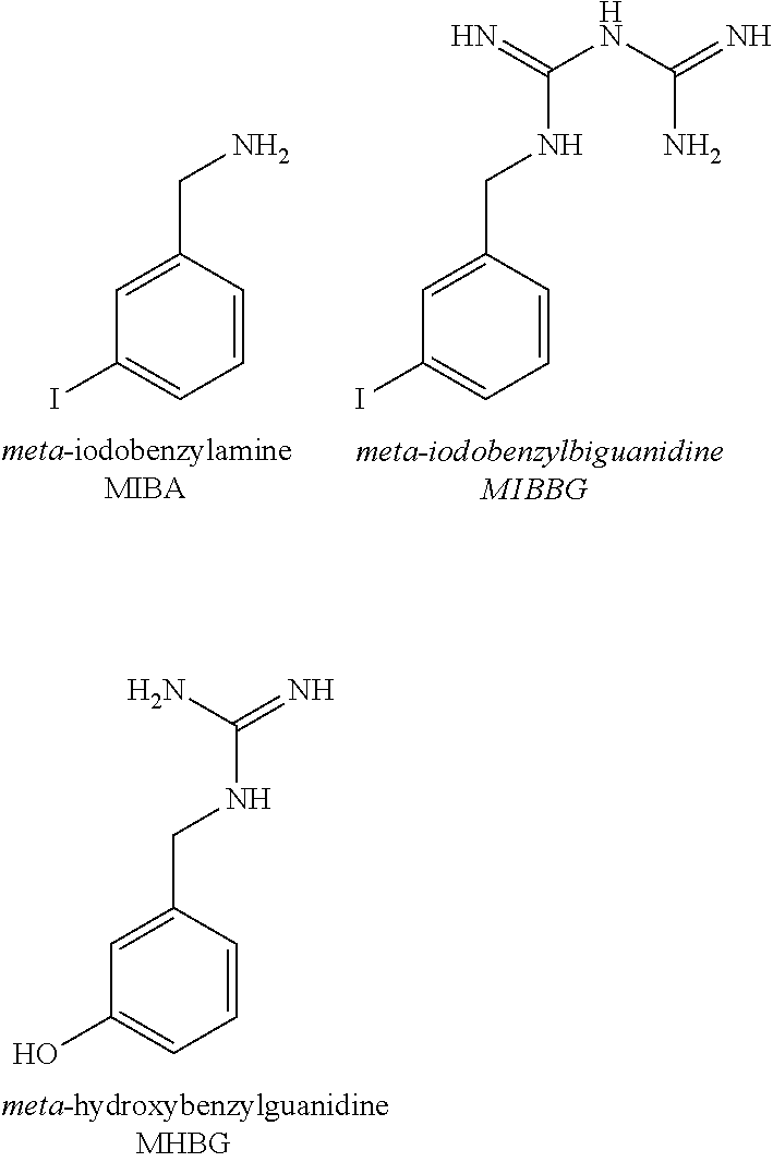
C1=C(CN)C=CC=C1I.C1=C(CNC(NC(N)=N)=N)C=CC=C1I.C1=C(CNC(N)=N)C=CC=C1O
